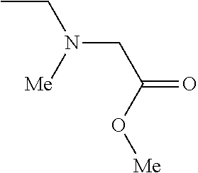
CCN(CC(=O)O[Me])[Me]
